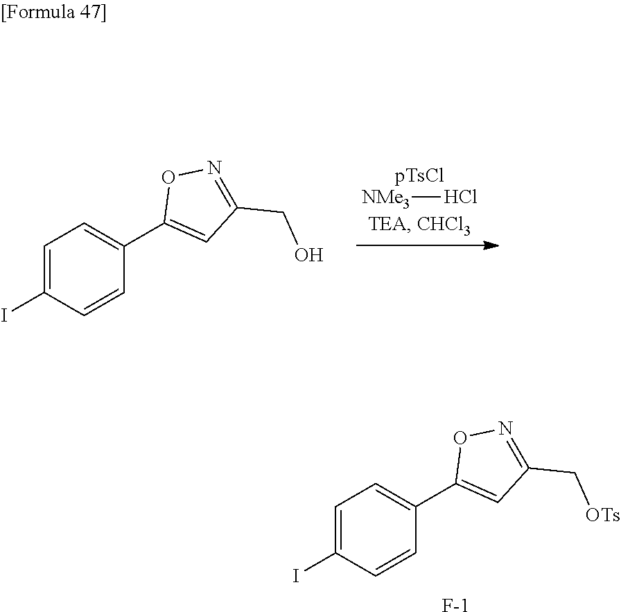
[NMe3]Cl.C1=C(I)C=CC(C2=CC(CO)=NO2)=C1.C1=C(I)C=CC(C2=CC(C[OTs])=NO2)=C1.[F-]
